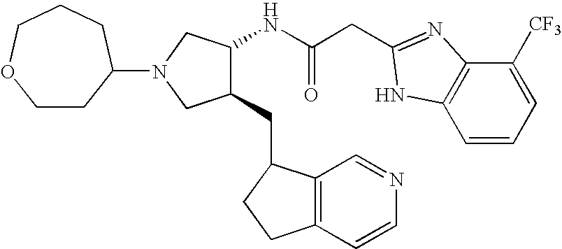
C(C(NC1C(CC2C3=C(C=CN=C3)CC2)CN(C2CCOCCC2)C1)=O)C1=NC2=C(C=CC=C2[CF3])N1
